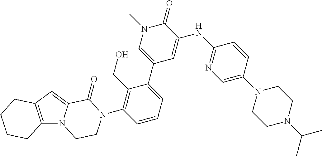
C12=C(C=C3N1CCN(C1=C(CO)C(C4=CN(C)C(=O)C(NC5=NC=C(N6CCN(C(C)C)CC6)C=C5)=C4)=CC=C1)C3=O)CCCC2
